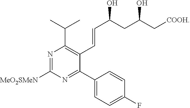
N1=C([MeO2SMeN])N=C(C2=CC=C(F)C=C2)C(C=CC(CC(C[COOH])O)O)=C1C(C)C
